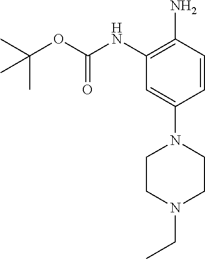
C1(NC(OC(C)(C)C)=O)=C(N)C=CC(N2CCN(CC)CC2)=C1
